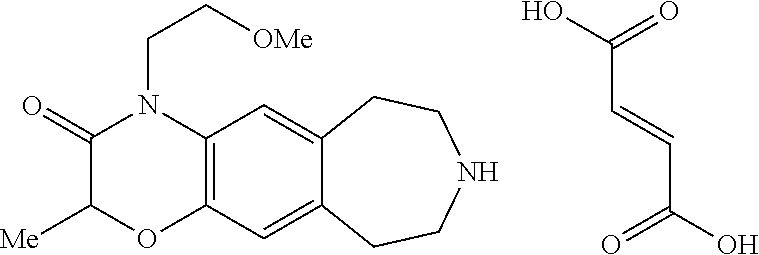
C12=C(C=C3C(=C1)CCNCC3)OC([Me])C(=O)N2CC[OMe].C(C(=O)O)=CC(O)=O
